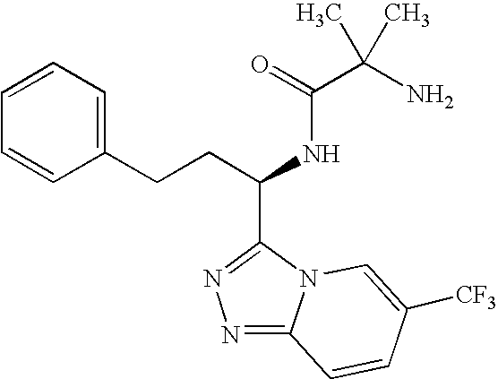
N1=C2N(C(C(CCC3=CC=CC=C3)NC(C(N)(C)C)=O)=N1)C=C([CF3])C=C2
